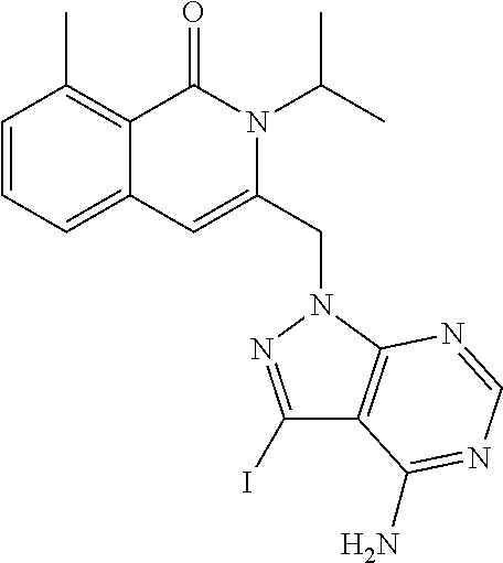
C1=CC=C2C(=C1C)C(=O)N(C(C)C)C(CN1C3=C(C(I)=N1)C(N)=NC=N3)=C2
